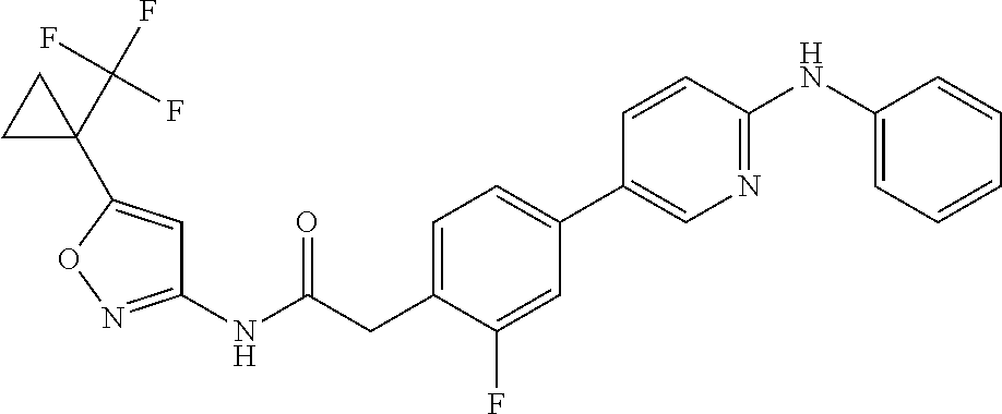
C1=C(CC(NC2=NOC(C3(C(F)(F)F)CC3)=C2)=O)C(F)=CC(C2=CN=C(NC3=CC=CC=C3)C=C2)=C1
